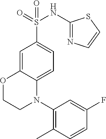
C1=C2C(=CC=C1S(=O)(=O)NC1=NC=CS1)N(C1=C(C)C=CC(F)=C1)CCO2
